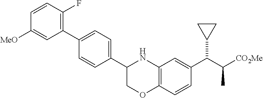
C1(C2=C(F)C=CC([MeO])=C2)=CC=C(C2COC3=C(N2)C=C(C(C([CO2Me])C)C2CC2)C=C3)C=C1
